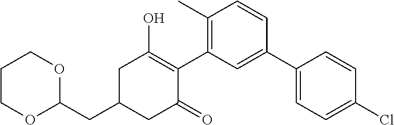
C1(CC2CC(O)=C(C3=C(C)C=CC(C4=CC=C(Cl)C=C4)=C3)C(=O)C2)OCCCO1
